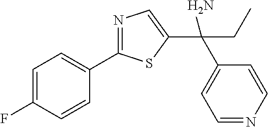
C1(C2=NC=C(C(CC)(C3=CC=NC=C3)N)S2)=CC=C(F)C=C1
